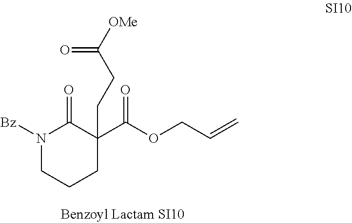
N1([Bz])CCCC(C(OCC=C)=O)(CCC([OMe])=O)C1=O
